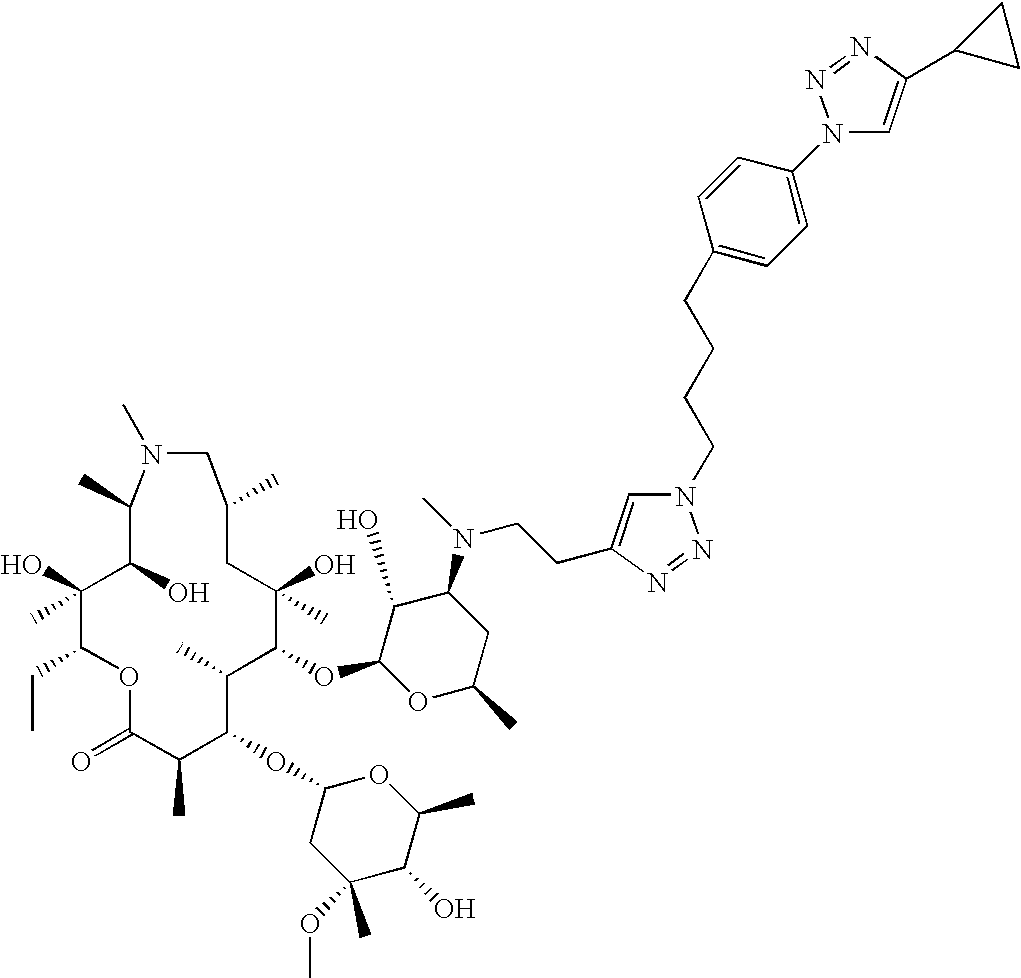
O1C(=O)C(C)C(OC2CC(OC)(C)C(O)C(C)O2)C(C)C(OC2OC(C)CC(N(CCC3=CN(CCCCC4=CC=C(N5C=C(C6CC6)N=N5)C=C4)N=N3)C)C2O)C(O)(C)CC(C)CN(C)C(C)C(O)C(O)(C)C1CC
